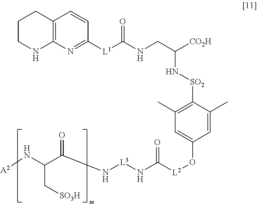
C1CNC2=C(C1)C=CC([L1]C(NCC([CO2H])N[SO2]C1=C(C)C=C(O[L2]C(N[L3]NC(C(N[A2])C[SO3H])=O)=O)C=C1C)=O)=N2
